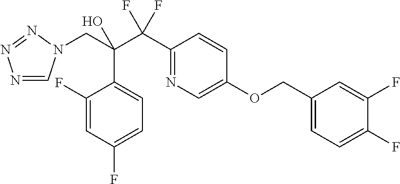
N1=CN(CC(C(C2=NC=C(OCC3=CC=C(F)C(F)=C3)C=C2)(F)F)(O)C2=CC=C(F)C=C2F)N=N1
